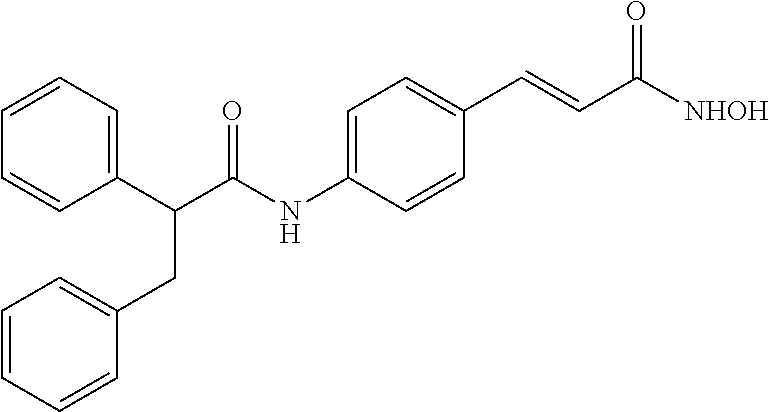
C1(C(C(NC2=CC=C(C=CC([NHOH])=O)C=C2)=O)CC2=CC=CC=C2)=CC=CC=C1
